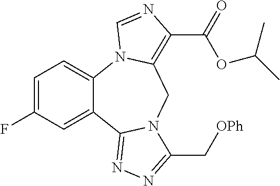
C1=C(F)C=C2C(=C1)N1C(=C(C(=O)OC(C)C)N=C1)CN1C2=NN=C1C[OPh]
